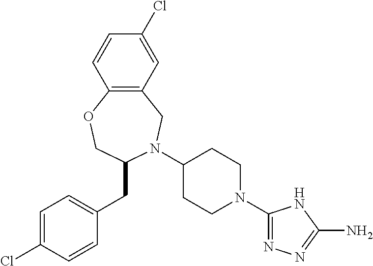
C1(N2C(CC3=CC=C(Cl)C=C3)COC3=C(C2)C=C(Cl)C=C3)CCN(C2=NN=C(N)N2)CC1
